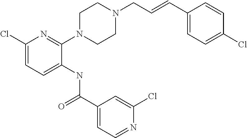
C1(Cl)=CC=C(NC(C2=CC=NC(Cl)=C2)=O)C(N2CCN(CC=CC3=CC=C(Cl)C=C3)CC2)=N1
